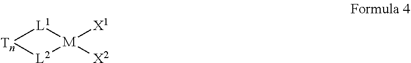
[Tn]1[L1][M]([X1])([X2])[L2]1
